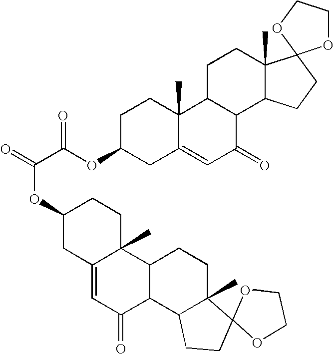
C1C(OC(C(OC2CCC3(C)C4CCC5(C)C(C4C(=O)C=C3C2)CCC52OCCO2)=O)=O)CC2=CC(=O)C3C(C2(C)C1)CCC1(C)C3CCC12OCCO2
